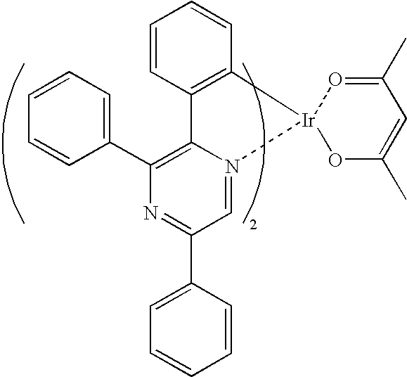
C1=CC2=C(C=C1)[Ir]1(N3=CC(C4=CC=CC=C4)=NC(C4=CC=CC=C4)=C23)OC(C)=CC(C)=O1
